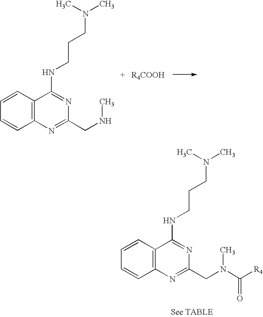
C12=C(C=CC=C1)C(NCCCN(C)C)=NC(CNC)=N2.C12=C(C=CC=C1)C(NCCCN(C)C)=NC(CN(C)C([R4])=O)=N2
